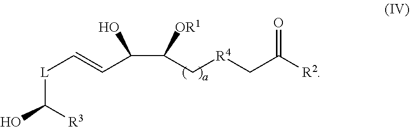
[L](C([R3])O)C=CC(C(C[R4]CC([R2])=O)[OR1])O
